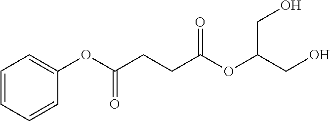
C1=CC=CC(OC(=O)CCC(OC(CO)CO)=O)=C1
